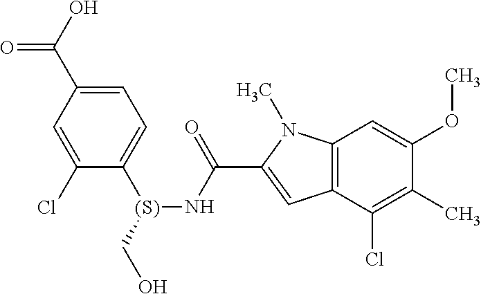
C1=C(C(O)=O)C=C(Cl)C([(S)](CO)NC(C2=CC3=C(N2C)C=C(OC)C(C)=C3Cl)=O)=C1
